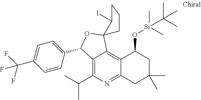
C1=CC(C2C3=C(C(C)C)N=C4C(=C3C3(O2)CCCC3I)C(O[Si](C)(C)C(C)(C)C)CC(C)(C)C4)=CC=C1C(F)(F)F
